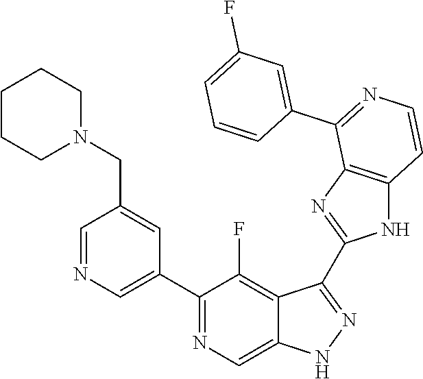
C1=NC=C(C2=NC=C3C(=C2F)C(C2=NC4=C(N2)C=CN=C4C2=CC(F)=CC=C2)=NN3)C=C1CN1CCCCC1
